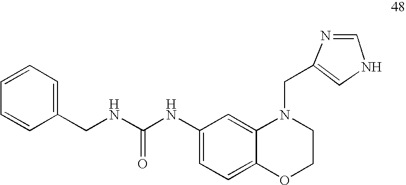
C1=C(NC(NCC2=CC=CC=C2)=O)C=C2C(=C1)OCCN2CC1=CNC=N1
